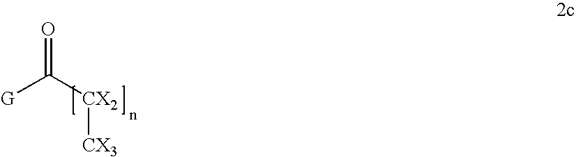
O=C([CX2][CX3])[G]
